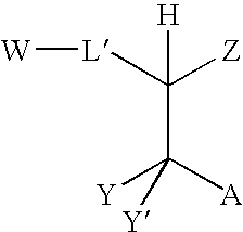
[L](C([Z])([H])C([A])([Y])[Y])[W]
